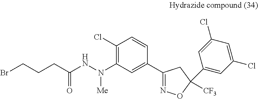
C1(Cl)=C(N(NC(CCCBr)=O)[Me])C=C(C2=NOC(C3=CC(Cl)=CC(Cl)=C3)([CF3])C2)C=C1
